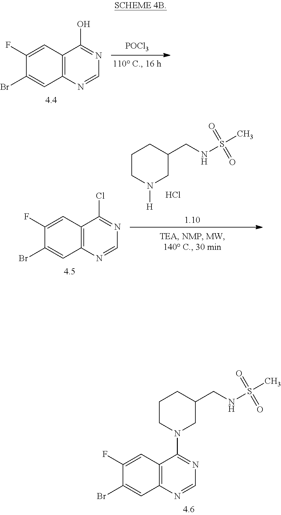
C12=C(N=CN=C1O)C=C(Br)C(F)=C2.[POCl3].[1.10].C1CN([H])CC(CNS(C)(=O)=O)C1.C12=C(N=CN=C1Cl)C=C(Br)C(F)=C2.Cl.C12=C(N=CN=C1N1CCCC(CNS(C)(=O)=O)C1)C=C(Br)C(F)=C2
